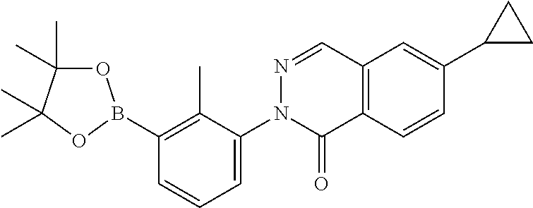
C1(B2OC(C)(C)C(C)(C)O2)=C(C)C(N2C(=O)C3=C(C=N2)C=C(C2CC2)C=C3)=CC=C1
